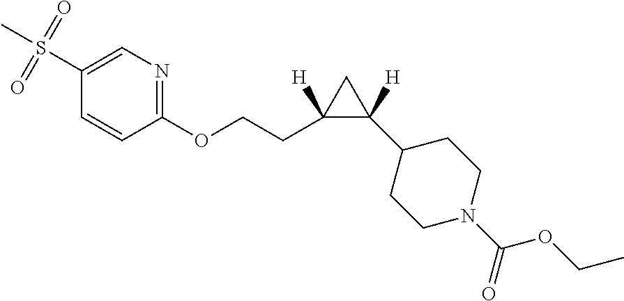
S(C1=CN=C(OCCC2([H])C([H])(C3CCN(C(=O)OCC)CC3)C2)C=C1)(C)(=O)=O
